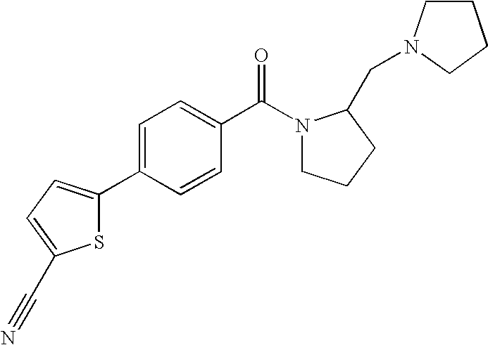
C1CN(CC2N(C(C3=CC=C(C4=CC=C(C#N)S4)C=C3)=O)CCC2)CC1
